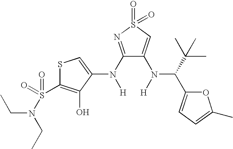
C1(N([H])C2=CSC(S(=O)(=O)N(CC)CC)=C2O)=NS(=O)(=O)C=C1N([H])C(C(C)(C)C)C1=CC=C(C)O1
